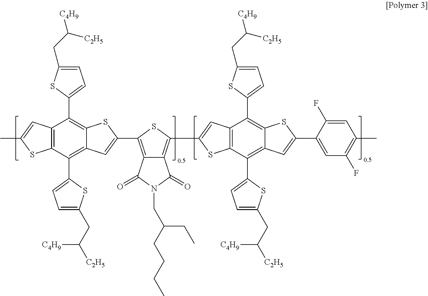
C12=C(C(C3=CC=C(CC([C2H5])[C4H9])S3)=C3C(=C1C1=CC=C(CC([C4H9])[C2H5])S1)SC(C1=C4C(=C(C5=CC6=C(C(C7=CC=C(CC([C2H5])[C4H9])S7)=C7C(=C6C6=CC=C(CC([C4H9])[C2H5])S6)SC(C6=CC(F)=C(C)C=C6F)=C7)S5)S1)C(=O)N(CC(CC)CCCC)C4=O)=C3)SC(C)=C2
